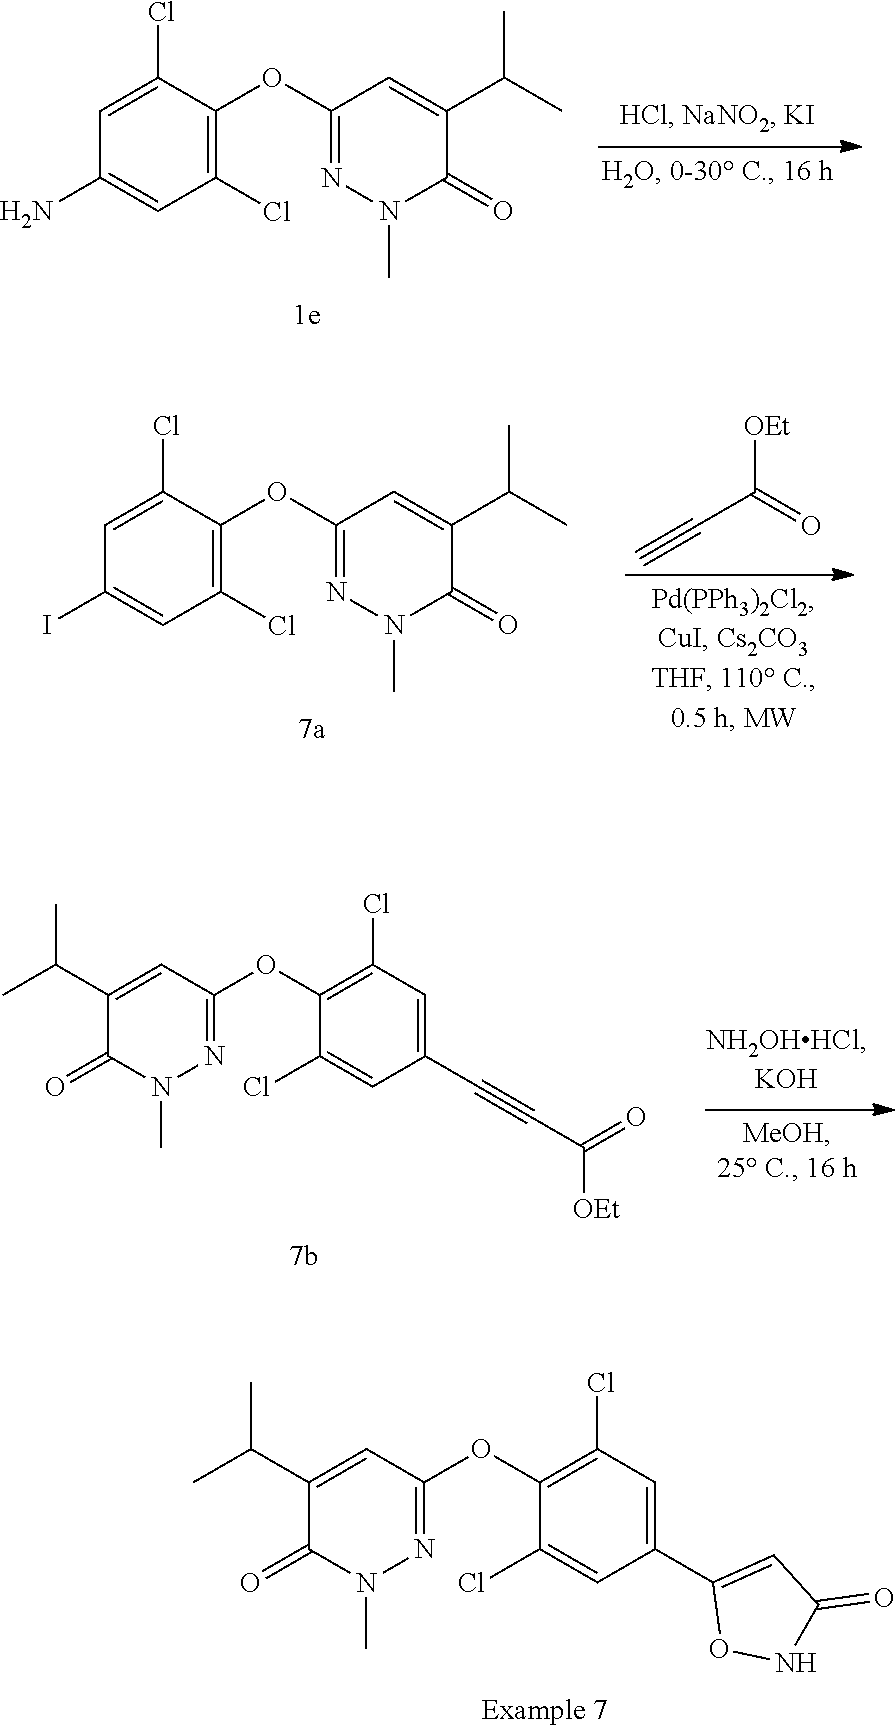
C1=C(C2=CC(=O)NO2)C=C(Cl)C(OC2=NN(C)C(=O)C(C(C)C)=C2)=C1Cl.C1=C(Cl)C(OC2=NN(C)C(=O)C(C(C)C)=C2)=C(Cl)C=C1N.C1=C(Cl)C(OC2=NN(C)C(=O)C(C(C)C)=C2)=C(Cl)C=C1I.[OEt]C(C#C)=O.C1=C(C#CC(=O)[OEt])C=C(Cl)C(OC2=NN(C)C(=O)C(C(C)C)=C2)=C1Cl
